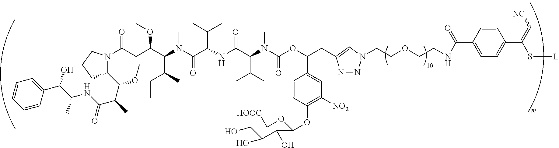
C1(C(C(C)C(NC(C(O)C2=CC=CC=C2)C)=O)OC)N(C(CC(C(N(C(C(NC(C(N(C(OC(CC2=CN(CCOCCNC(=O)C3=CC=C(C(S[L])=C[NC])C=C3)N=N2)C2=CC([NO2])=C(OC3OC([HOOC])C(O)C(O)C3O)C=C2)=O)C)C(C)C)=O)C(C)C)=O)C)C(C)CC)OC)=O)CCC1
